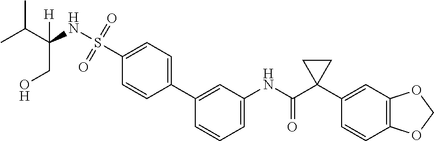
C1=C(NC(C2(C3=CC4=C(C=C3)OCO4)CC2)=O)C=C(C2=CC=C(S(NC(CO)(C(C)C)[H])(=O)=O)C=C2)C=C1
